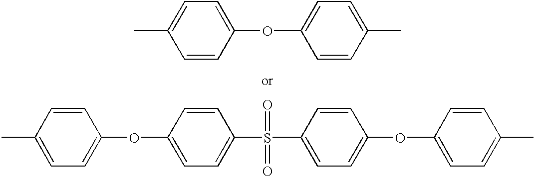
C1=C(OC2=CC=C(C)C=C2)C=CC(C)=C1.C1=CC(C)=CC=C1OC1=CC=C(S(C2=CC=C(OC3=CC=C(C)C=C3)C=C2)(=O)=O)C=C1
